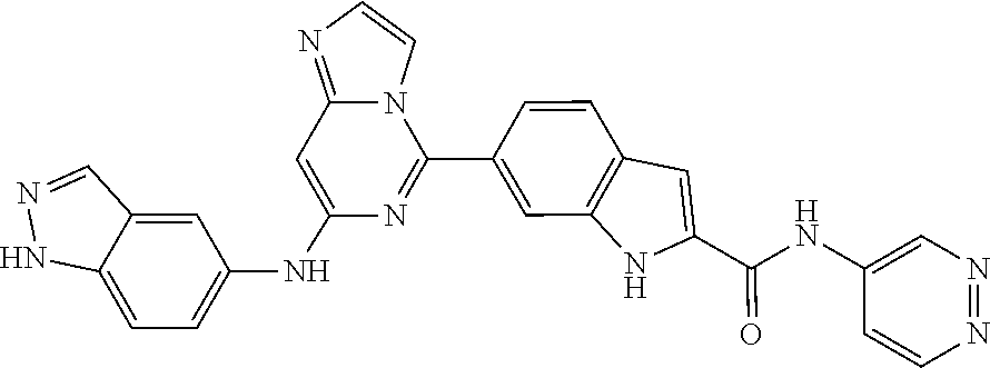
N(C1=CN=NC=C1)C(C1=CC2=C(N1)C=C(C1=NC(NC3=CC=C4C(=C3)C=NN4)=CC3=NC=CN31)C=C2)=O
